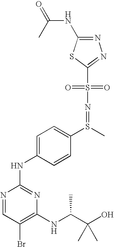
C1(S(=O)(=O)N=S(C2=CC=C(NC3=NC(NC(C(O)(C)C)C)=C(Br)C=N3)C=C2)C)=NN=C(NC(=O)C)S1
